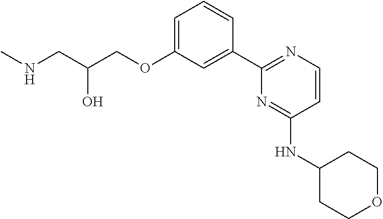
N(CC(COC1=CC=CC(C2=NC=CC(NC3CCOCC3)=N2)=C1)O)C
